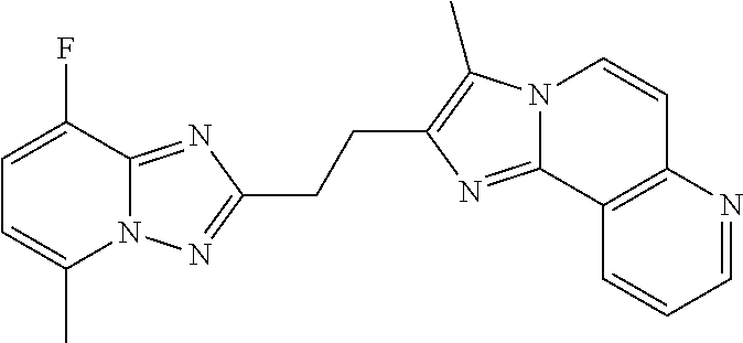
C(C1=C(C)N2C(=N1)C1=C(C=C2)N=CC=C1)CC1=NN2C(C)=CC=C(F)C2=N1
